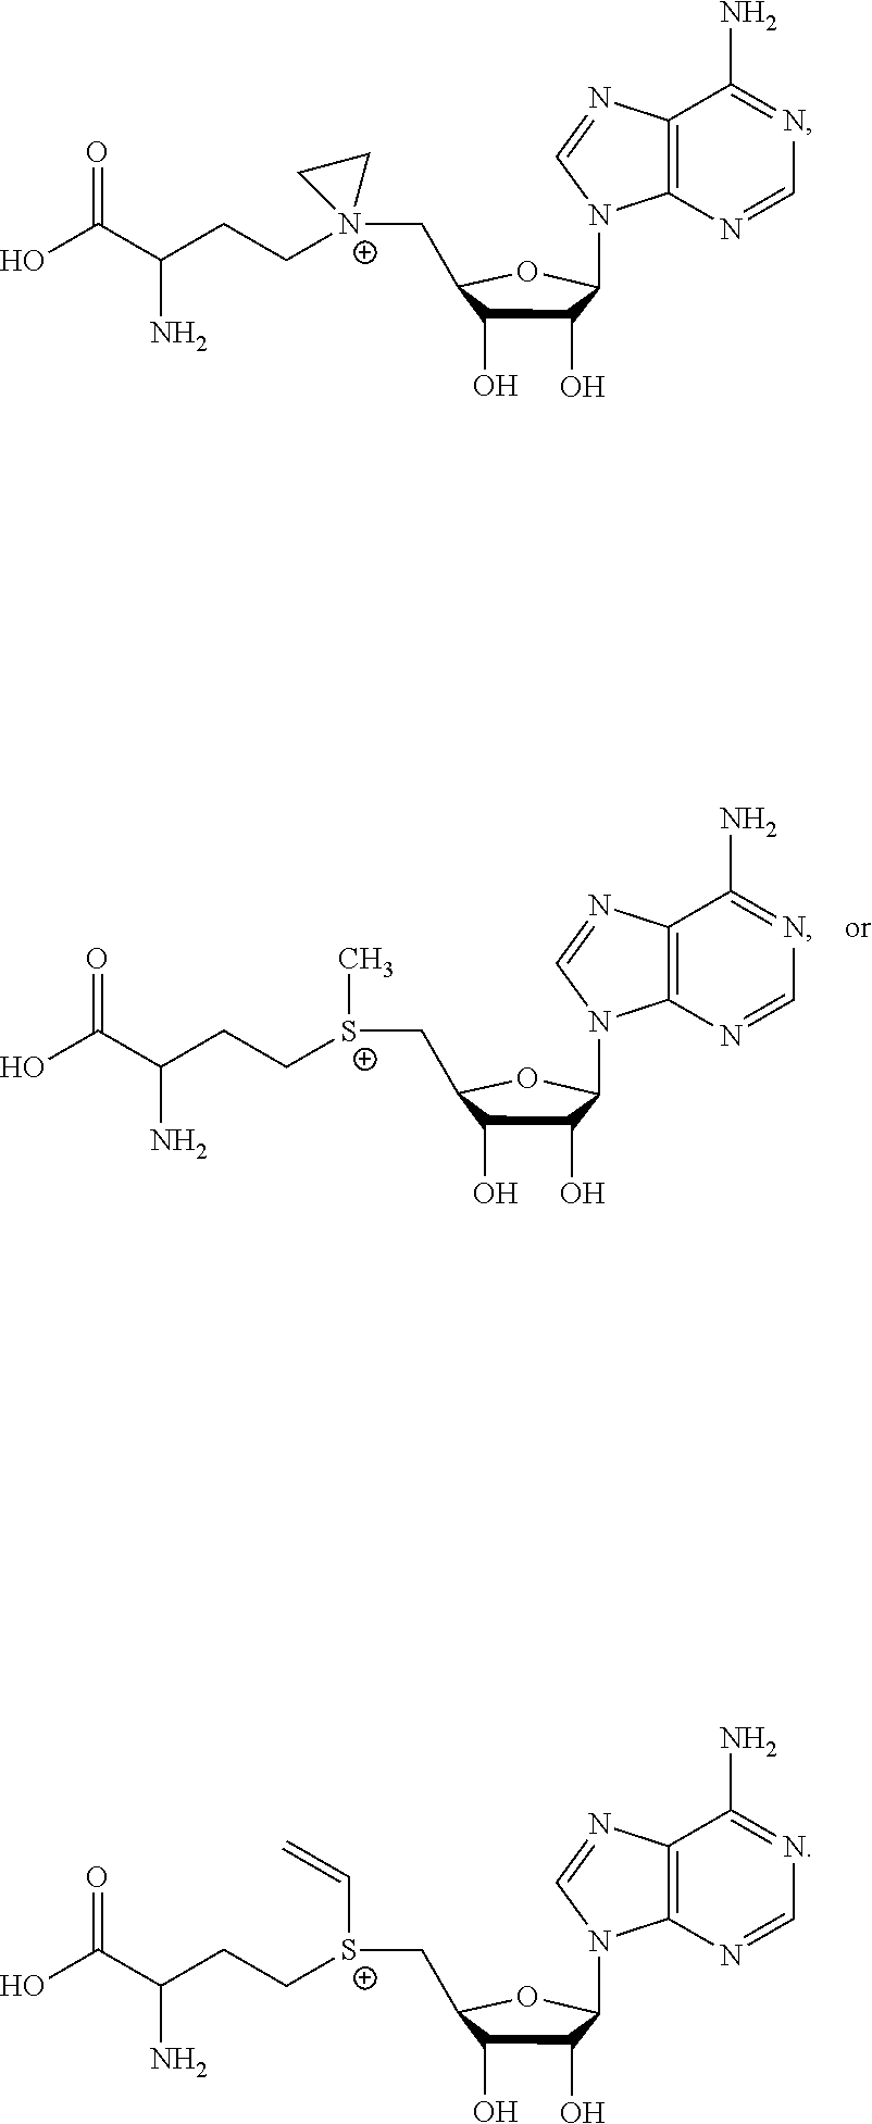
C1(O)C(O)C(C[S+](CCC(C(O)=O)N)C)OC1N1C2=C(C(N)=NC=N2)N=C1.C1(O)C(O)C(C[N+]2(CCC(C(O)=O)N)CC2)OC1N1C2=C(C(N)=NC=N2)N=C1.C1(O)C(O)C(C[S+](CCC(C(O)=O)N)C=C)OC1N1C2=C(C(N)=NC=N2)N=C1
